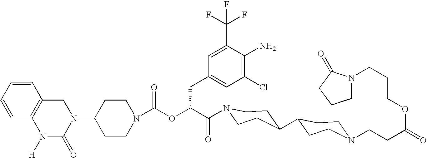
N1(C2CCN(C(OC(C(=O)N3CCC(C4CCN(CCC(=O)OCCCN5CCCC5=O)CC4)CC3)CC3=CC(Cl)=C(N)C(C(F)(F)F)=C3)=O)CC2)CC2=C(N([H])C1=O)C=CC=C2
